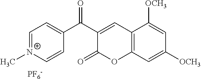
C12=C(C=C([OCH3])C=C1[OCH3])OC(=O)C(C(C1=CC=[N+](C)C=C1)=O)=C2.[PF6-]
